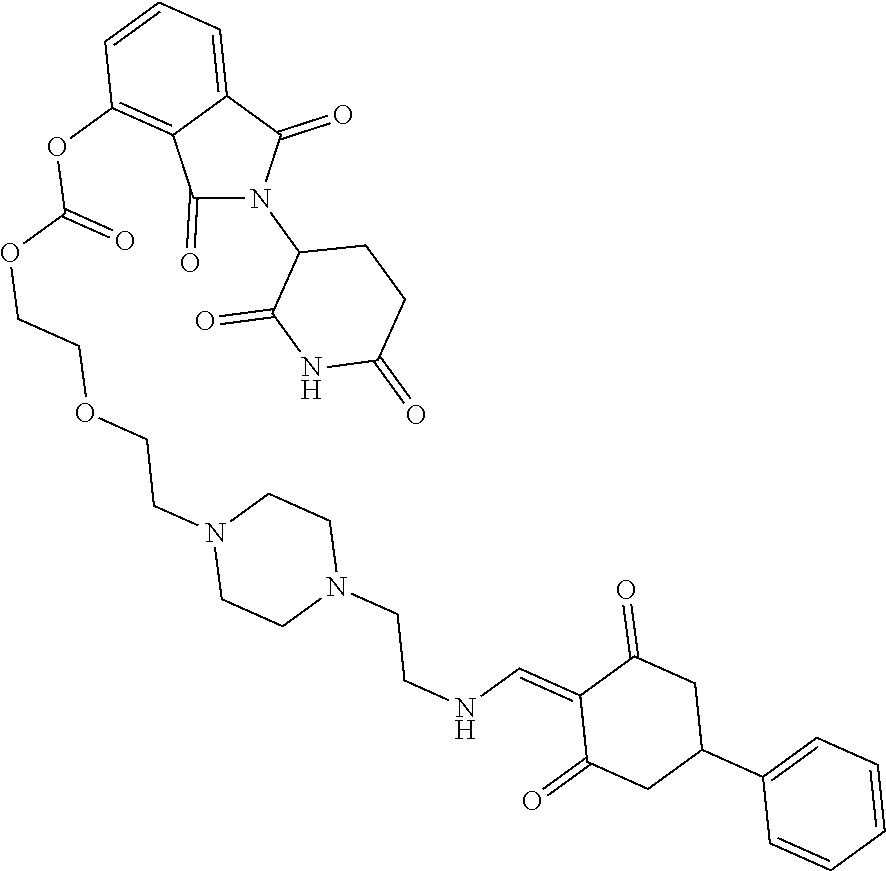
C1(=O)N(C2C(=O)NC(=O)CC2)C(=O)C2=CC=CC(OC(OCCOCCN3CCN(CCNC=C4C(=O)CC(C5=CC=CC=C5)CC4=O)CC3)=O)=C12
